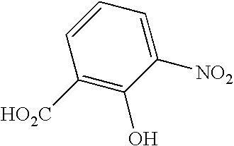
C1=CC([HO2C])=C(O)C([NO2])=C1
